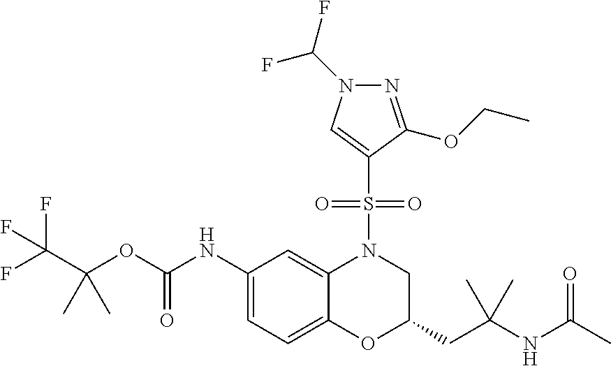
C1(NC(OC(C(F)(F)F)(C)C)=O)=CC=C2C(=C1)N(S(C1=CN(C(F)F)N=C1OCC)(=O)=O)CC(CC(NC(C)=O)(C)C)O2
